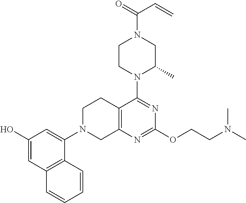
C1(O)=CC2=C(C=CC=C2)C(N2CCC3=C(N=C(OCCN(C)C)N=C3N3C(C)CN(C(=O)C=C)CC3)C2)=C1
